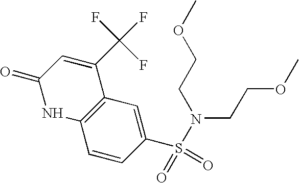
C12=C(C=C(S(=O)(=O)N(CCOC)CCOC)C=C1)C(C(F)(F)F)=CC(=O)N2
